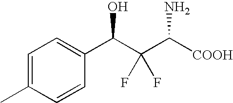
C1=C(C)C=CC(C(O)C(C(N)[COOH])(F)F)=C1
